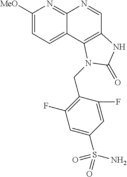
C1([MeO])=CC=C2C(=N1)N=CC1=C2N(CC2=C(F)C=C(S(N)(=O)=O)C=C2F)C(=O)N1
